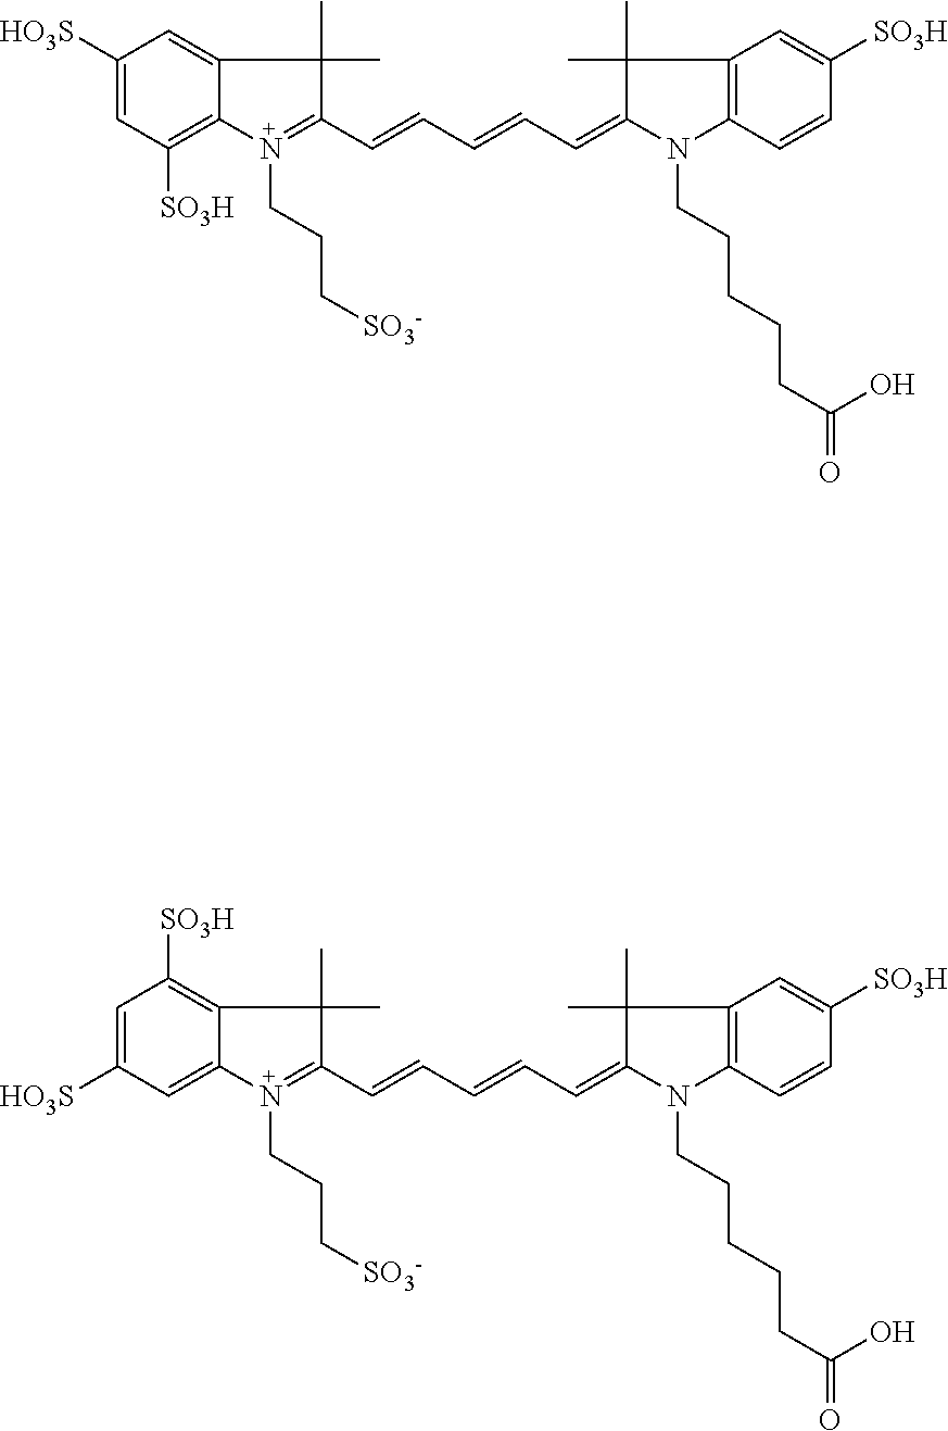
C1([HO3S])=CC([SO3H])=C2C(=C1)C(C)(C)C(C=CC=CC=C1C(C)(C)C3=C(N1CCCCCC(=O)O)C=CC([SO3H])=C3)=N2CCC[SO3-].C1=C([HO3S])C=C2C(=C1[SO3H])C(C)(C)C(C=CC=CC=C1C(C)(C)C3=C(N1CCCCCC(=O)O)C=CC([SO3H])=C3)=N2CCC[SO3-]
